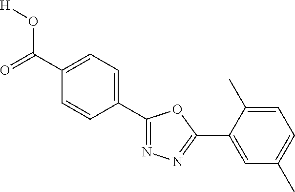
C1(C(=O)O[H])=CC=C(C2=NN=C(C3=CC(C)=CC=C3C)O2)C=C1
